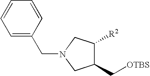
C1=C(CN2CC(C[OTBS])C([R2])C2)C=CC=C1
